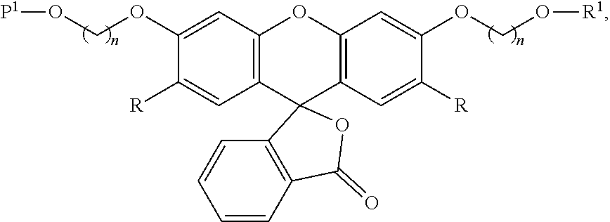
C12=C(C=C(OCO[P1])C([R])=C1)OC1=C(C=C([R])C(OCO[R1])=C1)C21C2=C(C=CC=C2)C(=O)O1
